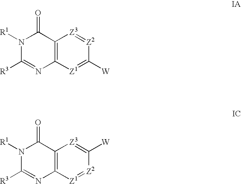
C12=C([Z1]=C([W])[Z2]=[Z3]1)N=C([R3])N([R1])C2=O.C12=C([Z1]=[Z2]C([W])=[Z3]1)N=C([R3])N([R1])C2=O
